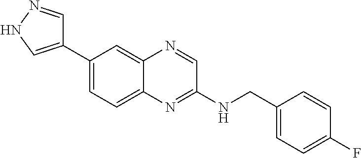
C1(C2=CNN=C2)=CC=C2C(=C1)N=CC(NCC1=CC=C(F)C=C1)=N2
